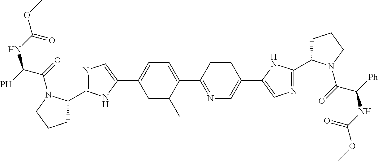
N1=C(C2CCCN2C(=O)C(P)NC(OC)=O)NC(C2=CC=C(C3=NC=C(C4=CN=C(C5CCCN5C(=O)C([Ph])NC(OC)=O)N4)C=C3)C(C)=C2)=C1
